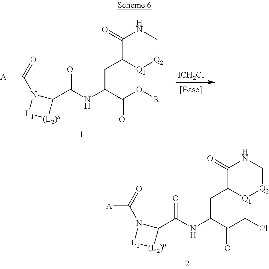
C1(=O)C(CC(NC(C2N(C(=O)[A])[L1][(L2)n]2)=O)C(CCl)=O)[Q1][Q2]CN1.C1(=O)C(CC(NC(C2N(C(=O)[A])[L1][(L2)n]2)=O)C(O[R])=O)[Q1][Q2]CN1.[ICH2Cl]
